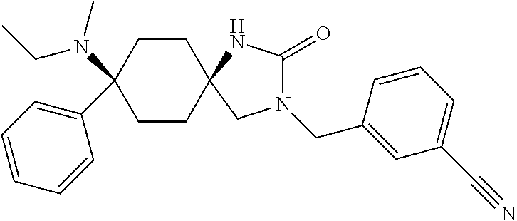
C1CC2(CCC1(N(C)CC)C1=CC=CC=C1)CN(CC1=CC(C#N)=CC=C1)C(=O)N2
